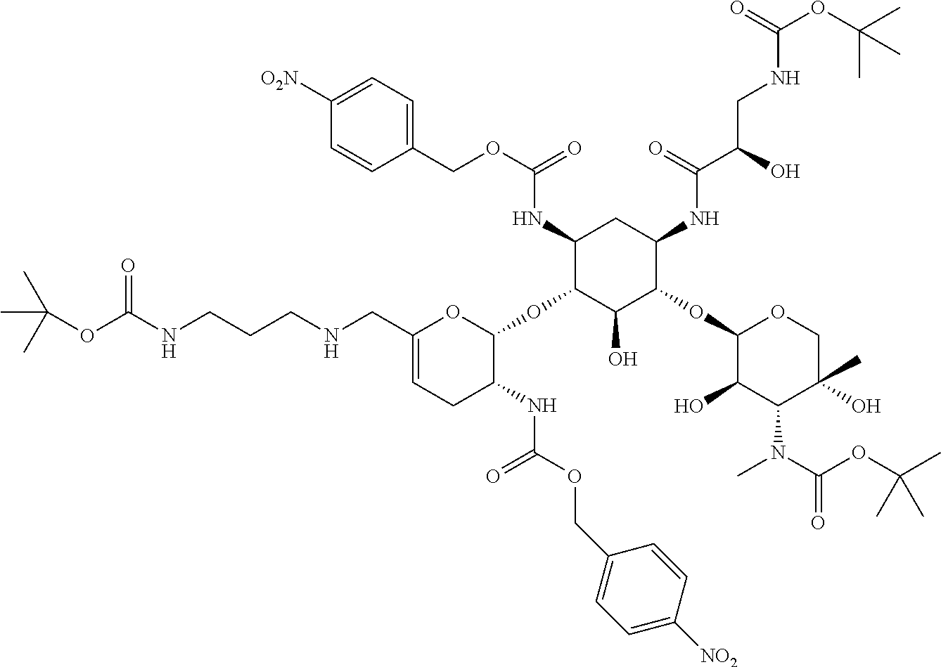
C1(NC(OCC2=CC=C([O2N])C=C2)=O)C(OC2OC(CNCCCNC(OC(C)(C)C)=O)=CCC2NC(OCC2=CC=C([NO2])C=C2)=O)C(O)C(OC2C(O)C(N(C(OC(C)(C)C)=O)C)C(C)(O)CO2)C(NC(C(O)CNC(OC(C)(C)C)=O)=O)C1
